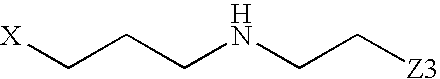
[X]CCCNCC[Z3]
